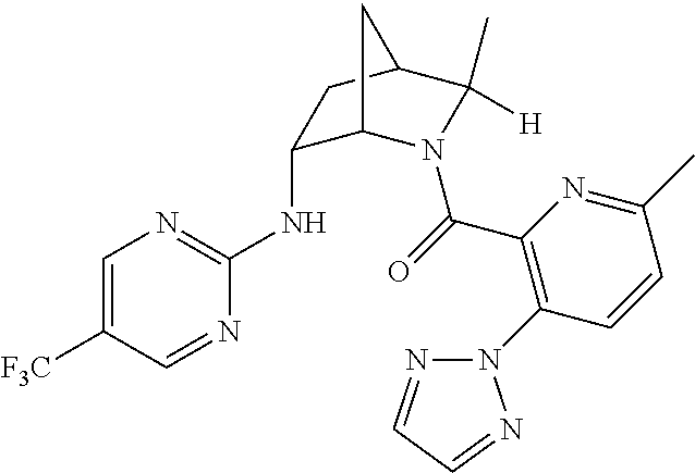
N(C1C2N(C(=O)C3=C(N4N=CC=N4)C=CC(C)=N3)C([H])(C)C(C1)C2)C1=NC=C([F3C])C=N1
